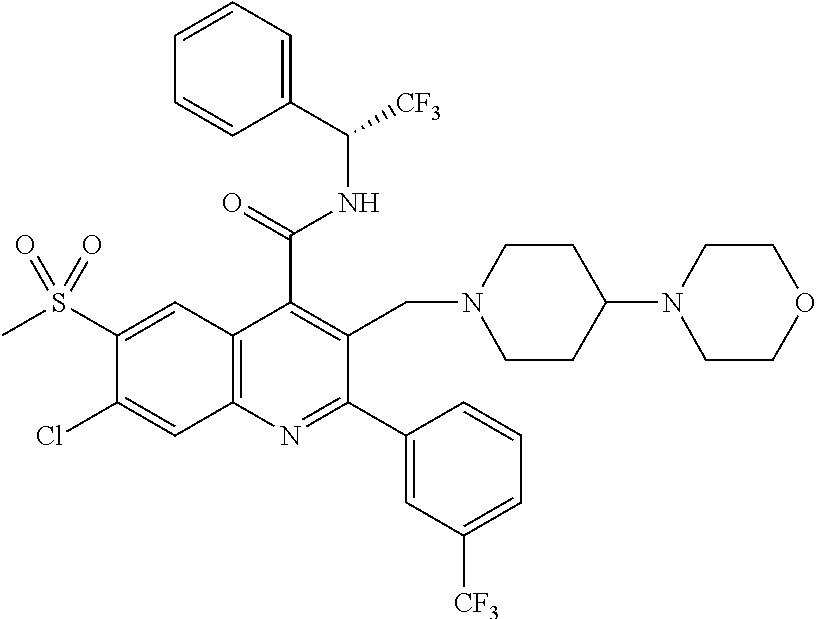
C1(C(=O)NC(C2=CC=CC=C2)[CF3])=C(CN2CCC(N3CCOCC3)CC2)C(C2=CC([CF3])=CC=C2)=NC2=C1C=C(S(C)(=O)=O)C(Cl)=C2
